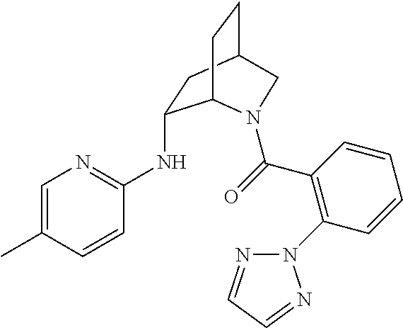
CC1=CN=C(NC2CC3CCC2N(C(=O)C2=C(N4N=CC=N4)C=CC=C2)C3)C=C1
